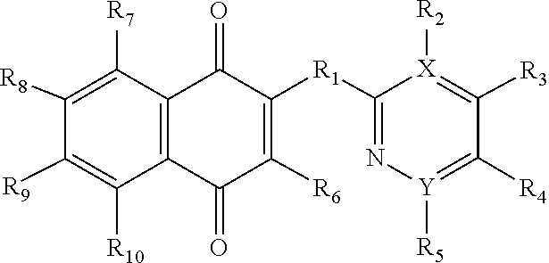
[R5][Y]1=C([R4])C([R3])=[X]([R2])C([R1]C2=C([R6])C(=O)C3=C(C([R7])=C([R8])C([R9])=C3[R10])C2=O)=N1
